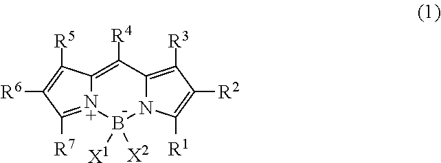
C12=C([R4])C3=C([R3])C([R2])=C([R1])N3B([X1])([X2])[N+]1=C([R7])C([R6])=C2[R5]
